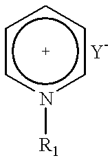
c1cn([R1])ccc1
